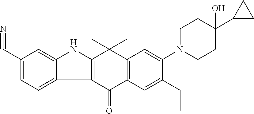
C12=C(C(=O)C3=C(C1(C)C)C=C(N1CCC(C4CC4)(O)CC1)C(CC)=C3)C1=CC=C(C#N)C=C1N2
